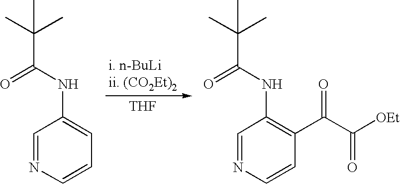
[THF].C1=NC=CC=C1NC(=O)C(C)(C)C.C1=NC=CC(C(C([OEt])=O)=O)=C1NC(=O)C(C)(C)C
